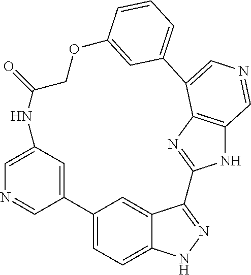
C1(=O)NC2=CN=CC(=C2)C2=CC=C3C(=C2)C(=NN3)C2=NC3=C(N2)C=NC=C3C2=CC=CC(=C2)OC1
